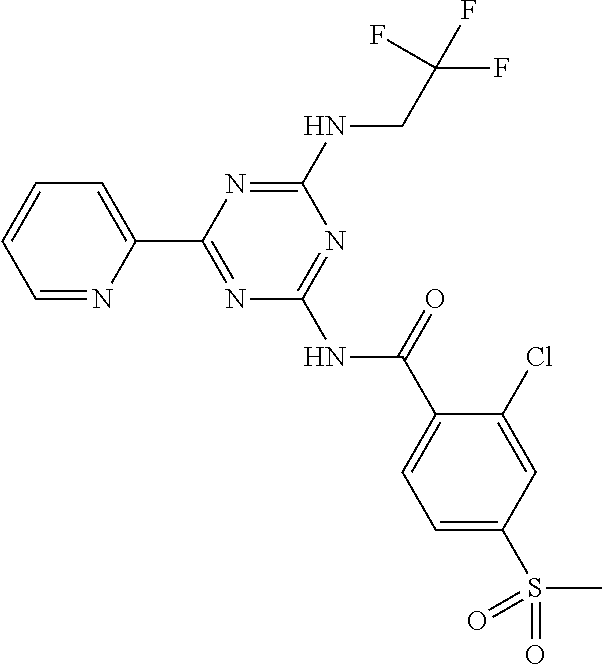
C1=NC(C2=NC(NC(C3=CC=C(S(=O)(=O)C)C=C3Cl)=O)=NC(NCC(F)(F)F)=N2)=CC=C1
